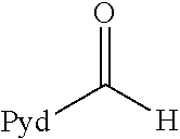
O=C([H])[Pyd]
